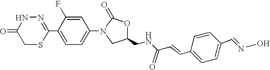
N1=C(C2=CC=C(N3CC(CNC(C=CC4=CC=C(C=NO)C=C4)=O)OC3=O)C=C2F)SCC(=O)N1
